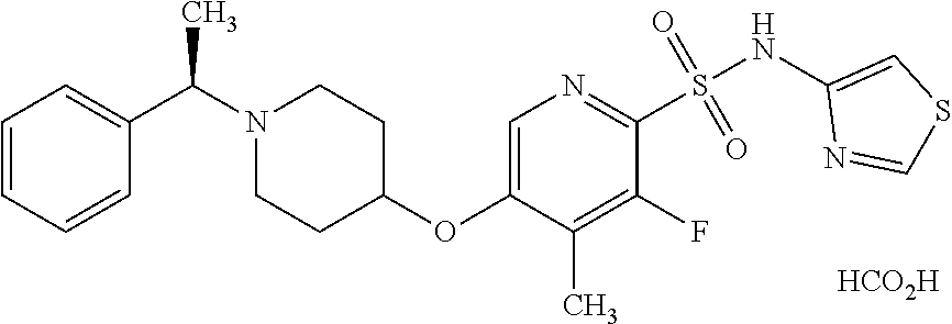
C1=C(OC2CCN(C(C)C3=CC=CC=C3)CC2)C(C)=C(F)C(S(NC2=CSC=N2)(=O)=O)=N1.[HCO2H]
